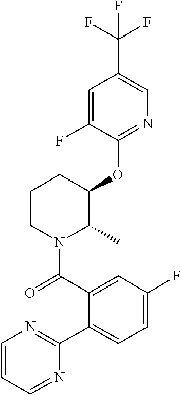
C1(OC2C(C)N(C(=O)C3=CC(F)=CC=C3C3=NC=CC=N3)CCC2)=NC=C(C(F)(F)F)C=C1F
